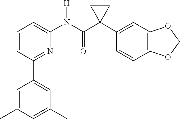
C1=CC=C(N(C(C2(C3=CC4=C(C=C3)OCO4)CC2)=O)[H])N=C1C1=CC(C)=CC(C)=C1
